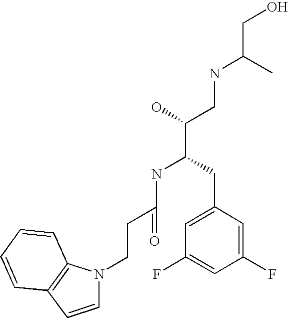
C1=CC2=C(N1CCC(NC(CC1=CC(F)=CC(F)=C1)C(CNC(CO)C)O)=O)C=CC=C2
